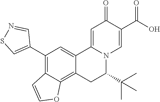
O=C1C(C(O)=O)=CN2C(=C1)C1=CC(C3=CSN=C3)=C3C(=C1CC2C(C)(C)C)OC=C3
